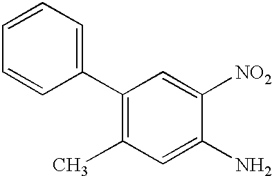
C1(C2=C(C)C=C(N)C([NO2])=C2)=CC=CC=C1
